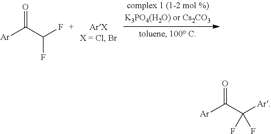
O=C(C(F)F)[Ar].O=C(C([Ar])(F)F)[Ar]
